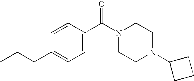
C(C1=CC=C(C(N2CCN(C3CCC3)CC2)=O)C=C1)CC
